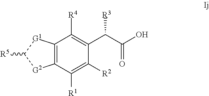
C12=C(C([R1])=C([R2])C(C(C(O)=O)[R3])=C1[R4])[G2]C([R5])[G1]2
